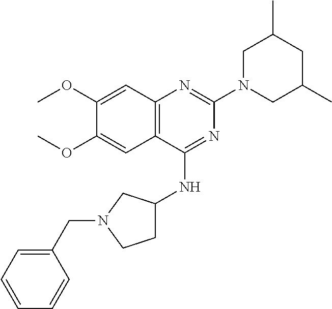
C12=C(C(NC3CCN(CC4=CC=CC=C4)C3)=NC(N3CC(C)CC(C)C3)=N1)C=C(OC)C(OC)=C2
